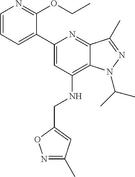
C1(C2=CC(NCC3=CC(C)=NO3)=C3C(=N2)C(C)=NN3C(C)C)=CC=CN=C1OCC
